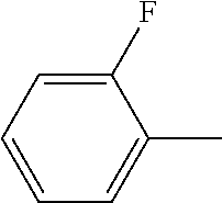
CC1=CC=CC=C1F
